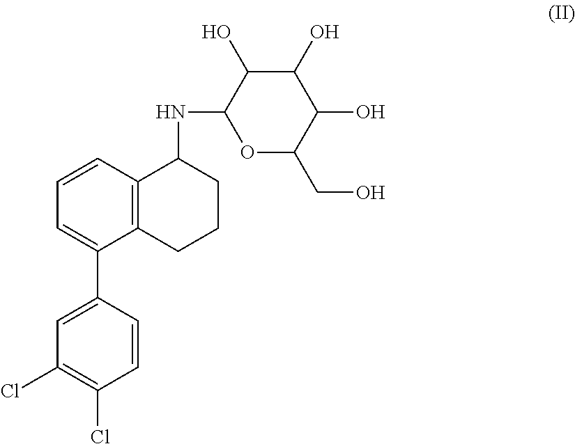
C1CCC2=C(C1NC1OC(CO)C(O)C(O)C1O)C=CC=C2C1=CC(Cl)=C(Cl)C=C1
